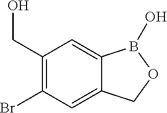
C1(Br)=C(CO)C=C2C(=C1)COB2O
